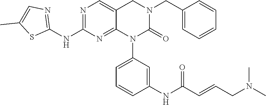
N1=C(NC2=NC=C(C)S2)N=C2C(=C1)CN(CC1=CC=CC=C1)C(=O)N2C1=CC=CC(NC(=O)C=CCN(C)C)=C1
